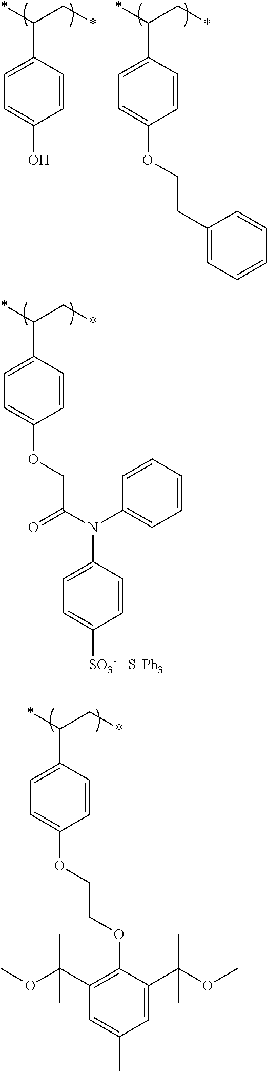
C1=CC(C(*)C*)=CC=C1O.C1=CC(C(*)C*)=CC=C1OCCC1=CC=CC=C1.C1=CC(C(*)C*)=CC=C1OCCOC1=C(C(OC)(C)C)C=C(C)C=C1C(OC)(C)C.C1=CC(C(*)C*)=CC=C1OCC(N(C1=CC=CC=C1)C1=CC=C([SO3-])C=C1)=O.[S+Ph3]
